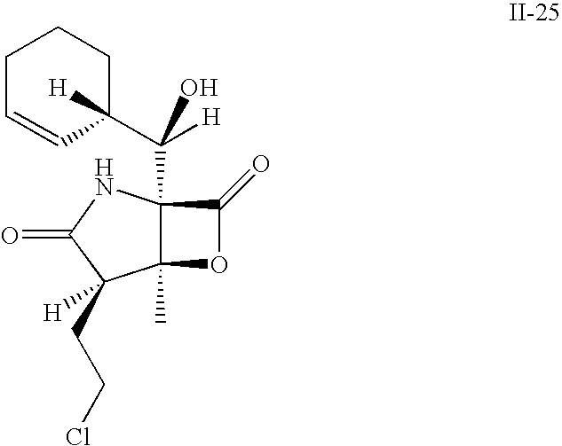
C12(C)C(C(C3([H])CCCC=C3)([H])O)(NC(=O)C1(CCCl)[H])C(=O)O2
